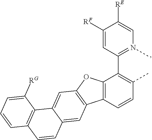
C12=C(C=CC(C)=C1C1=N(C)C=C([RE])C([RF])=C1)C1=C(O2)C=C2C(=C1)C=CC1=C2C([RG])=CC=C1
